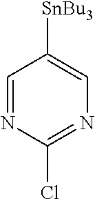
C1=NC(Cl)=NC=C1[SnBu3]
